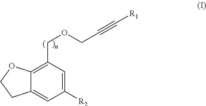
C1([R2])=CC(COCC#C[R1])=C2C(=C1)CCO2
